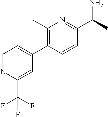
C1=NC(C(F)(F)F)=CC(C2=C(C)N=C(C(N)C)C=C2)=C1
